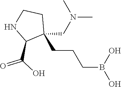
C1(CCCB(O)O)(CN(C)C)CCNC1C(=O)O
